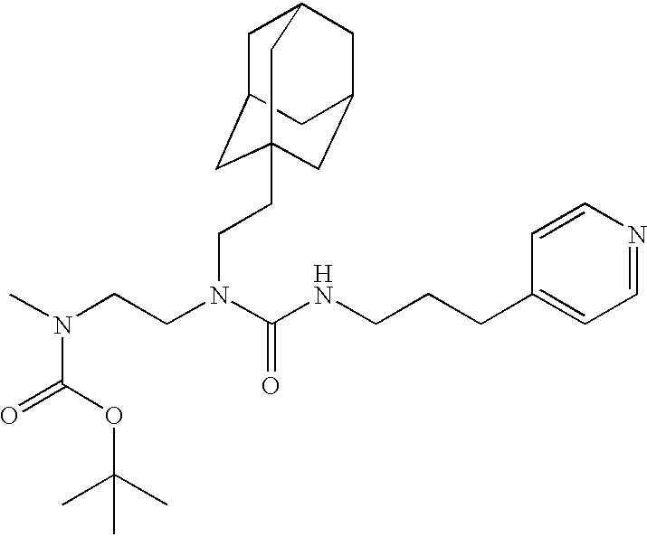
[H].C(CN(C(NCCCC1=CC=NC=C1)=O)CCC12CC3CC(CC(C1)C3)C2)N(C)C(OC(C)(C)C)=O
